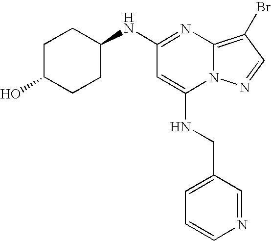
C1=CN=CC(CNC2=CC(NC3CCC(O)CC3)=NC3=C(Br)C=NN23)=C1
